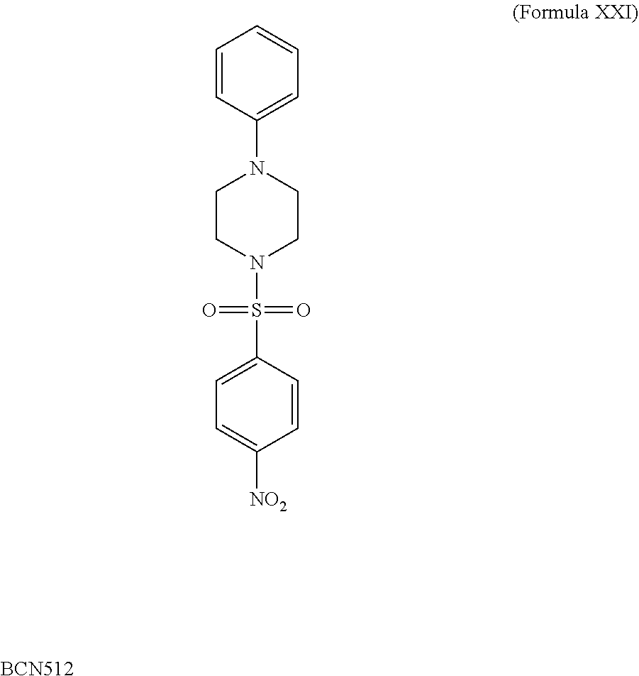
C1=CC(N2CCN(S(C3=CC=C([NO2])C=C3)(=O)=O)CC2)=CC=C1.[BCN512]
